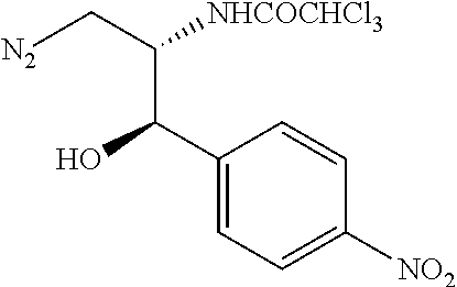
C1(C(C(C[N2])[NHCOCHCl3])O)=CC=C([NO2])C=C1
